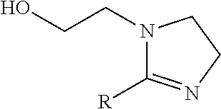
N1(CCO)C([R])=NCC1
